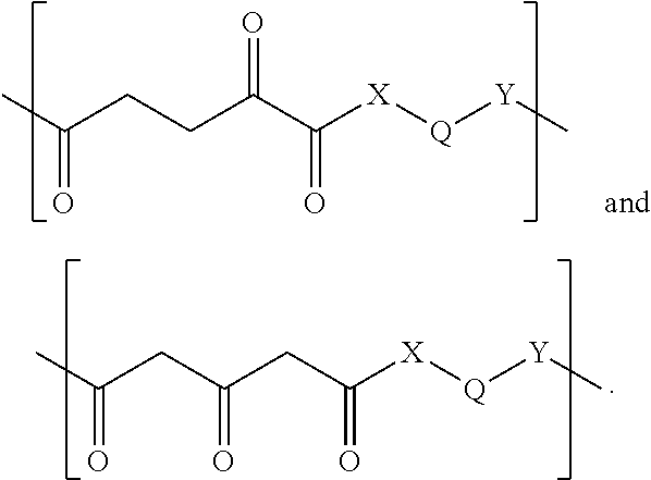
CC(CC(CC([X][Q][Y]C)=O)=O)=O.CC(CCC(C([X][Q][Y]C)=O)=O)=O
